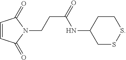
C1=CC(=O)N(CCC(NC2CSSCC2)=O)C1=O
